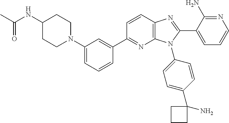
C12=C(C=CC(C3=CC(N4CCC(NC(C)=O)CC4)=CC=C3)=N1)N=C(C1=CC=CN=C1N)N2C1=CC=C(C2(N)CCC2)C=C1
